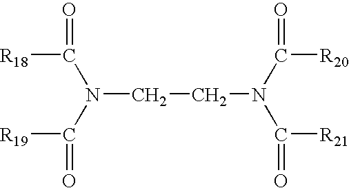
C(N(C([R19])=O)CCN(C([R20])=O)C([R21])=O)([R18])=O
